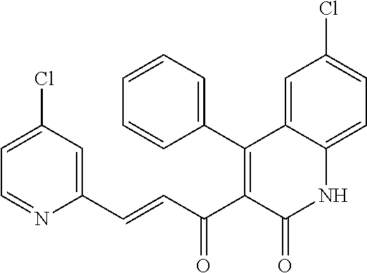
C1(C2=C(C(C=CC3=CC(Cl)=CC=N3)=O)C(=O)NC3=CC=C(Cl)C=C23)=CC=CC=C1
